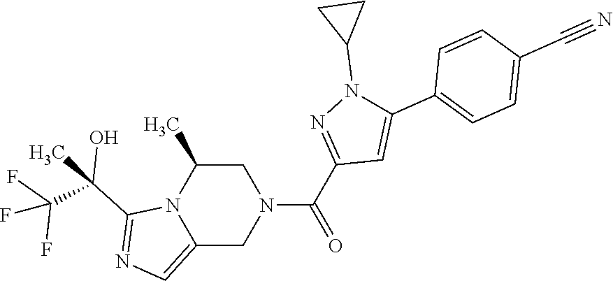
C12=CN=C(C(C)(C(F)(F)F)O)N1C(C)CN(C(C1=NN(C3CC3)C(C3=CC=C(C#N)C=C3)=C1)=O)C2
